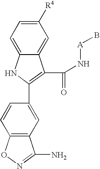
C12=CC([R4])=CC=C1NC(C1=CC3=C(C=C1)ON=C3N)=C2C(N[A]B)=O
